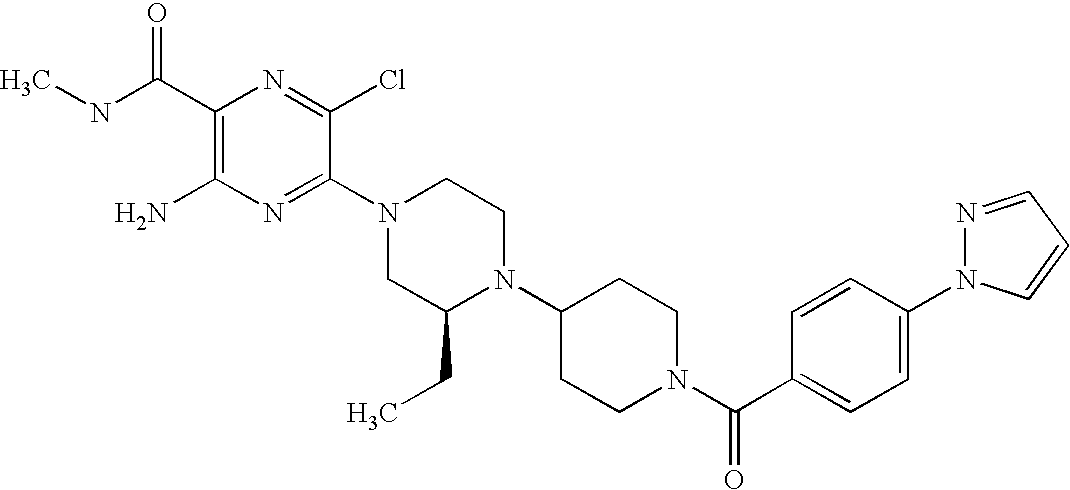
C1(C(NC)=O)=C(N)N=C(N2CC(CC)N(C3CCN(C(C4=CC=C(N5N=CC=C5)C=C4)=O)CC3)CC2)C(Cl)=N1
